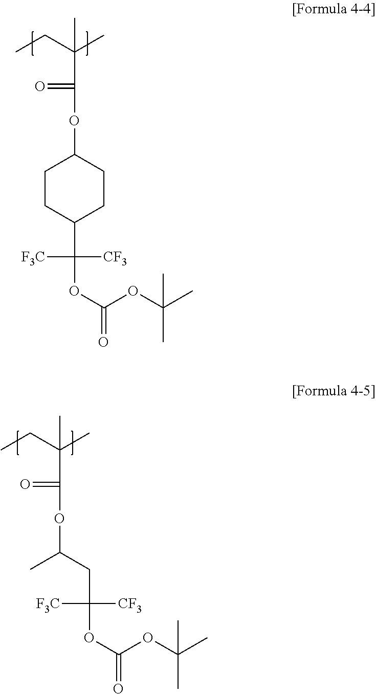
CC(C(=O)OC1CCC(C(OC(=O)OC(C)(C)C)([CF3])[F3C])CC1)(CC)C.CC(C(=O)OC(C)CC(OC(=O)OC(C)(C)C)([CF3])[F3C])(CC)C
